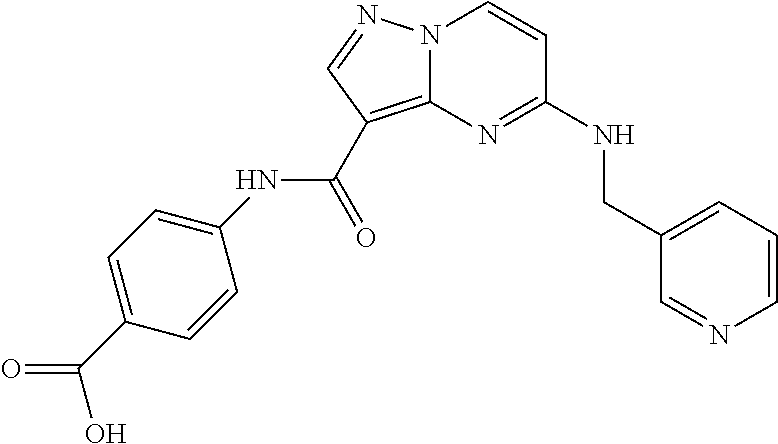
C1=CN=CC(CNC2=NC3=C(C(NC4=CC=C(C(=O)O)C=C4)=O)C=NN3C=C2)=C1
